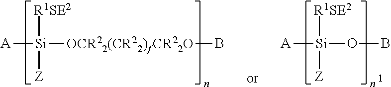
[A][Si]([OCR22(CR22)fCR22O]B)([R1SE2])[Z].[A][Si](OB)([R1SE2])[Z]
